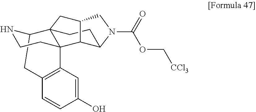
C12CC3=C(C=C(O)C=C3)C3(CCN1)C21CCC2C3C(C1)CN2C(=O)OC[CCl3]
